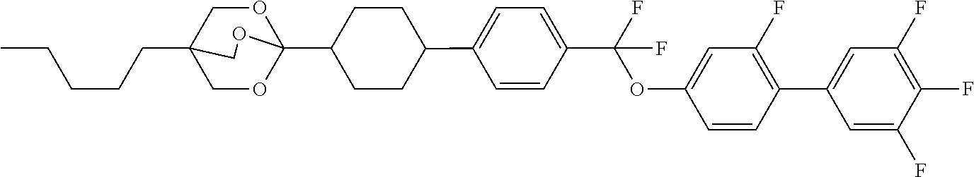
C(CCC12COC(C3CCC(C4=CC=C(C(OC5=CC(F)=C(C6=CC(F)=C(F)C(F)=C6)C=C5)(F)F)C=C4)CC3)(OC1)OC2)CC
